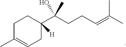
C1C(C)=CCC(C(CCC=C(C)C)(O)C)([H])C1
